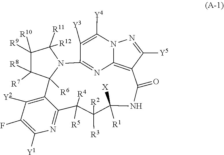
FC1=C([Y1])N=C2C(=C1[Y2])C1([R6])C([R7])([R8])C([R10])([R9])C([R11])([R12])N1C1=NC3=C(C(=O)NC([X])([R1])C([R2])([R3])C2([R4])[R5])C([Y5])=NN3C([Y4])=C1[Y3]
